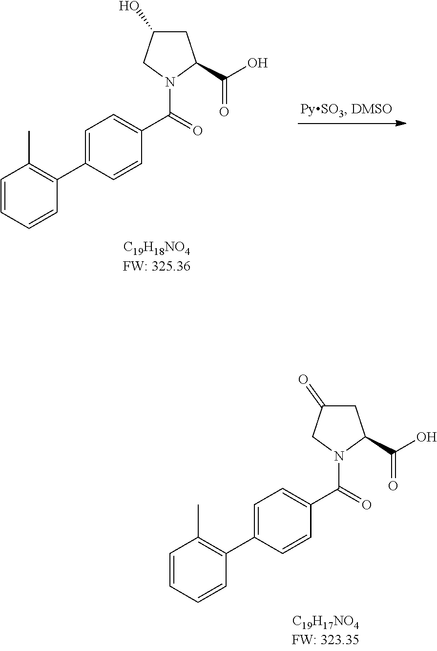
C1=C(C2=C(C)C=CC=C2)C=CC(C(=O)N2CC(=O)CC2C(O)=O)=C1.C1=C(C2=C(C)C=CC=C2)C=CC(C(=O)N2CC(O)CC2C(O)=O)=C1
